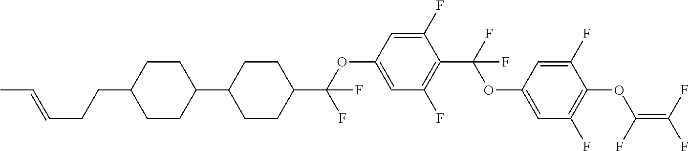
O(C1=CC(F)=C(C(F)(OC2=CC(F)=C(OC(=C(F)F)F)C(F)=C2)F)C(F)=C1)C(C1CCC(C2CCC(CCC=CC)CC2)CC1)(F)F
